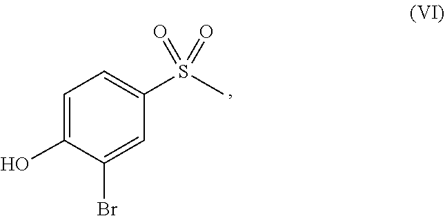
C1(O)=CC=C(S(C)(=O)=O)C=C1Br
